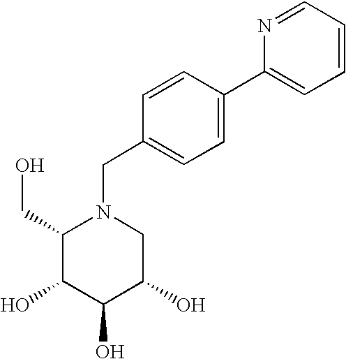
C1(CO)C(O)C(O)C(O)CN1CC1=CC=C(C2=CC=CC=N2)C=C1
